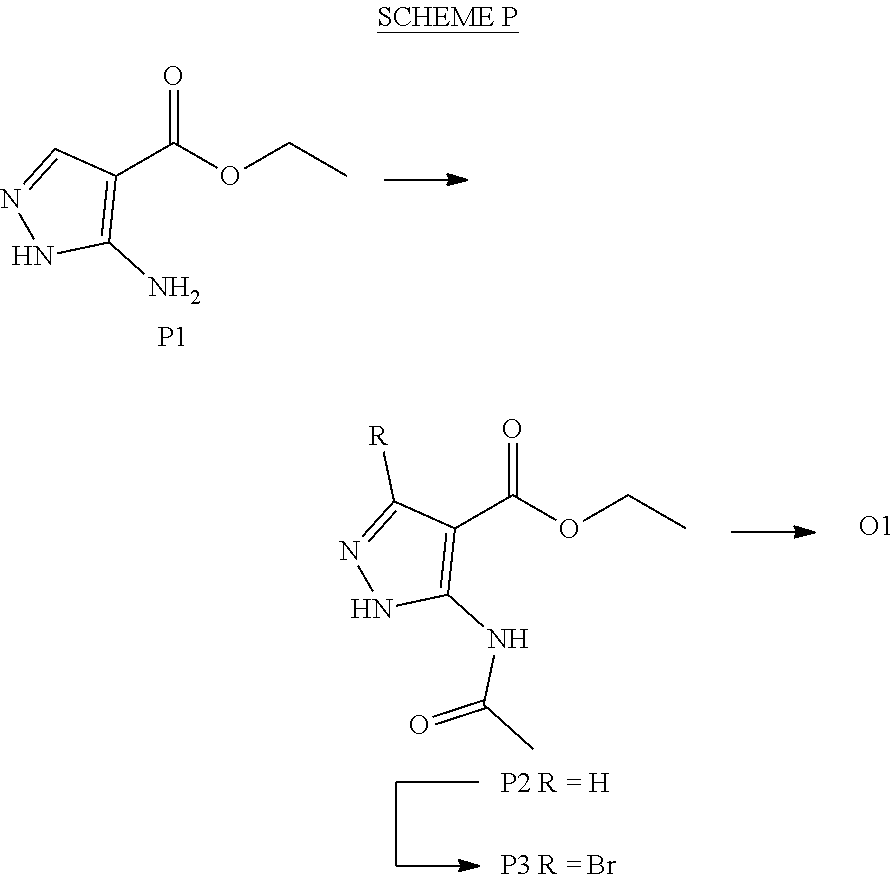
O=C(OCC)C1=C(N)NN=C1.[P1].O=C(OCC)C1=C(NC(C)=O)NN=C1[R].[P2 R = H].[P3 R = Br].[O1]
